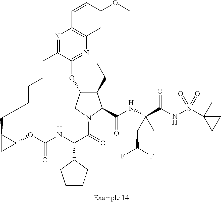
N1=C2C(=NC3=C1C=CC(OC)=C3)OC1C(CC)C(C(NC3(C(NS(C4(C)CC4)(=O)=O)=O)C(C(F)F)C3)=O)N(C1)C(=O)C(C1CCCC1)NC(=O)OC1C(C1)CCCCC2
